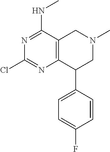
C1=C(F)C=CC(C2C3=C(CN(C)C2)C(NC)=NC(Cl)=N3)=C1
